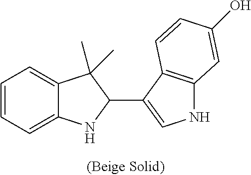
C12=CC=CC=C1NC(C1=CNC3=C1C=CC(O)=C3)C2(C)C
